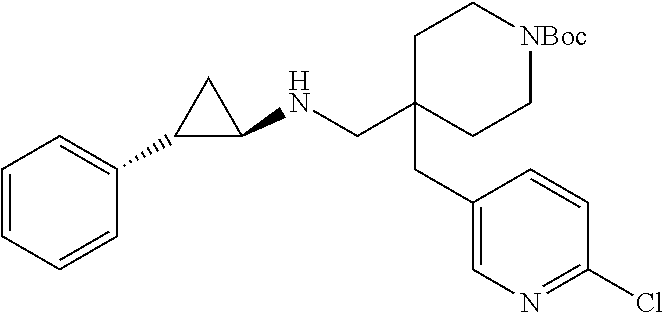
C1C(CC2=CN=C(Cl)C=C2)(CNC2CC2C2=CC=CC=C2)CC[NBoc]C1
